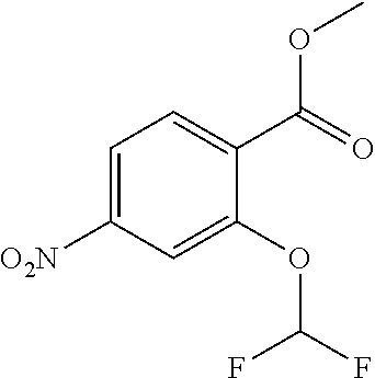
C1=C([O2N])C=C(OC(F)F)C(C(=O)OC)=C1
